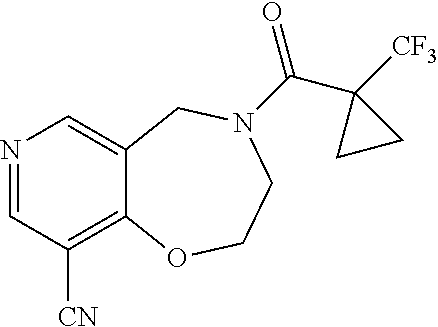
N1=CC([CN])=C2C(=C1)CN(C(=O)C1([CF3])CC1)CCO2
